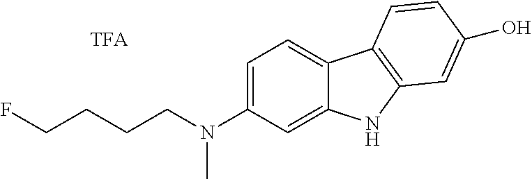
FCCCCN(C1=CC=C2C(=C1)NC1=C2C=CC(O)=C1)C
